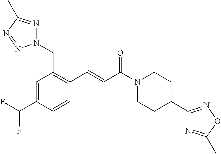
C1=C(C(F)F)C=CC(C=CC(N2CCC(C3=NOC(C)=N3)CC2)=O)=C1CN1N=C(C)N=N1
